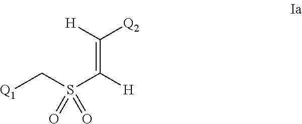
[Q1]CS(C([H])=C([H])[Q2])(=O)=O
